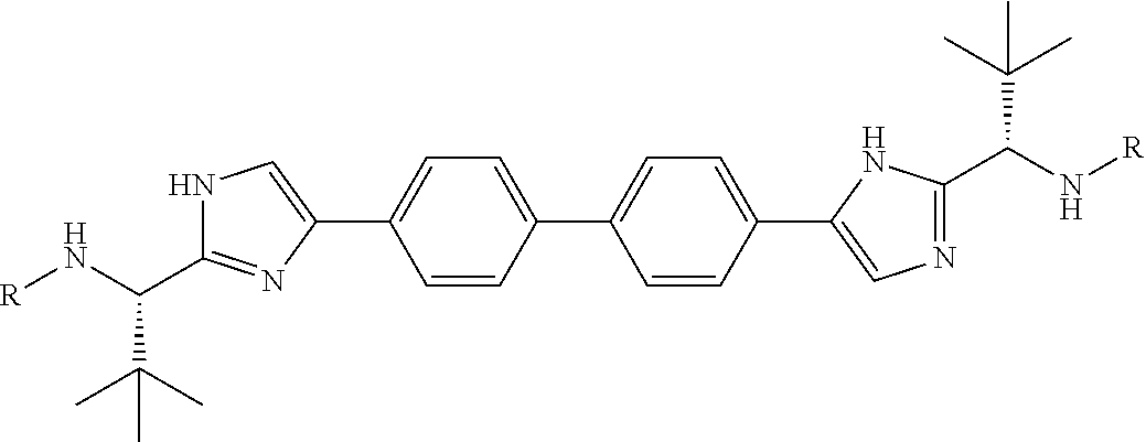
C1=CC(C2=CC=C(C3=CN=C(C(N[R])C(C)(C)C)N3)C=C2)=CC=C1C1=CNC(C(N[R])C(C)(C)C)=N1
